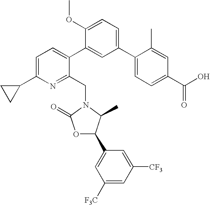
C1=C(C2CC2)N=C(CN2C(C)C(C3=CC([F3C])=CC([CF3])=C3)OC2=O)C(C2=CC(C3=CC=C(C(O)=O)C=C3C)=CC=C2OC)=C1
